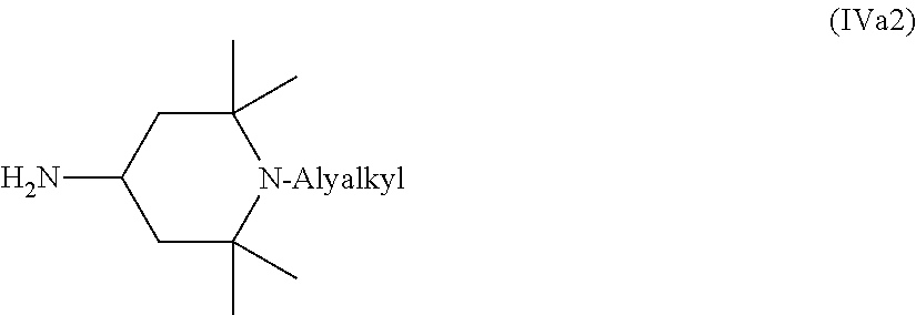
C1C(C)(C)[N-Alyalkyl]C(C)(C)CC1N
